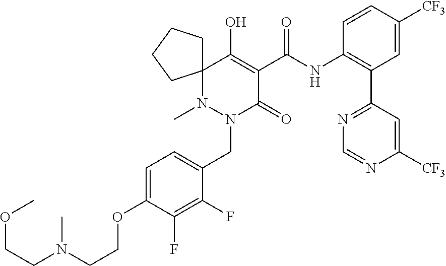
N1(C)C2(C(O)=C(C(NC3=C(C4=NC=NC([CF3])=C4)C=C([CF3])C=C3)=O)C(=O)N1CC1=CC=C(OCCN(C)CCOC)C(F)=C1F)CCCC2
